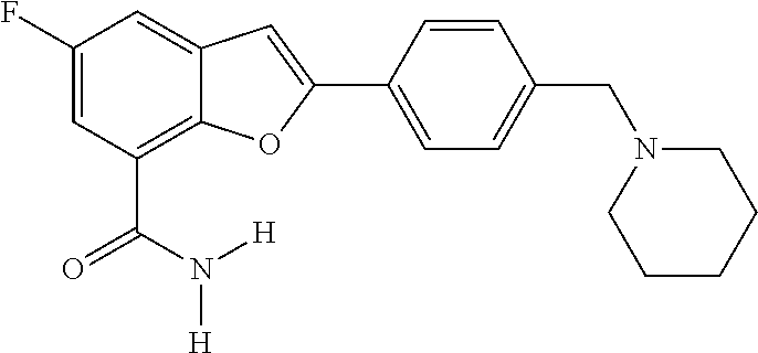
C1(F)=CC(C(=O)N([H])[H])=C2C(=C1)C=C(C1=CC=C(CN3CCCCC3)C=C1)O2
